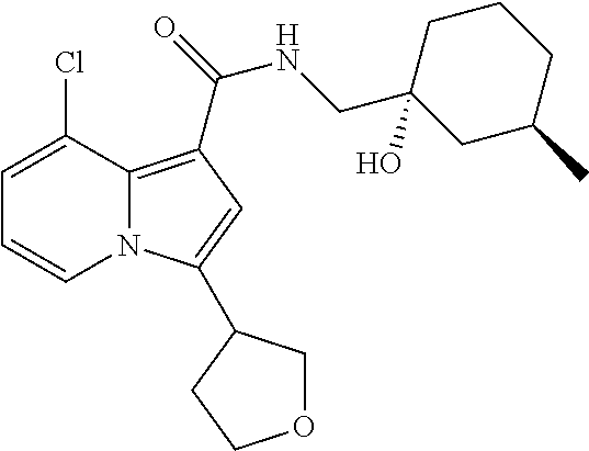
C1=C(Cl)C2=C(C(=O)NCC3(O)CC(C)CCC3)C=C(C3COCC3)N2C=C1
